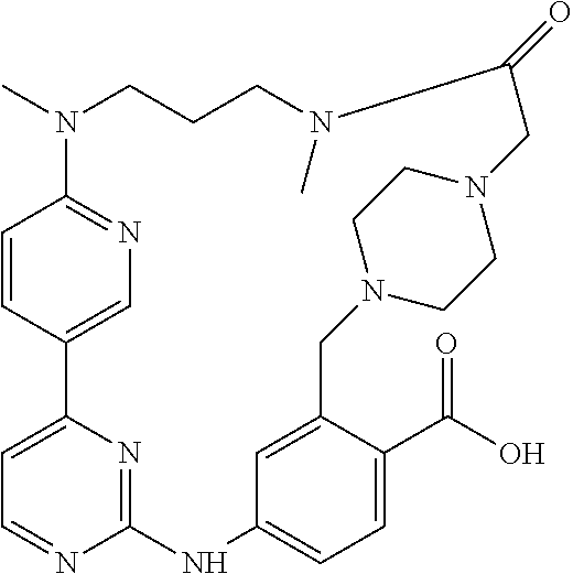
C1=C2C=CC(=N1)N(C)CCCN(C)C(=O)CN1CCN(CC3=CC(=CC=C3C(O)=O)NC3=NC2=CC=N3)CC1
